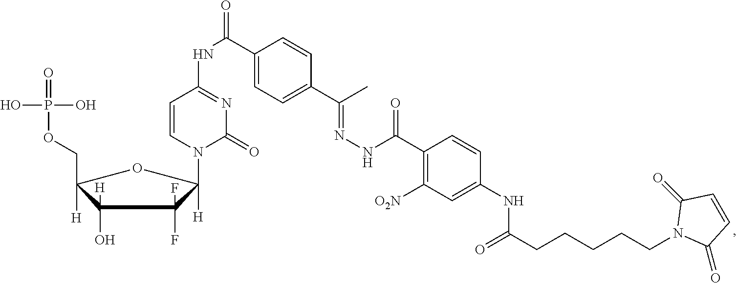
N1(C2([H])C(F)(F)C([H])(O)C([H])(COP(=O)(O)O)O2)C(=O)N=C(NC(C2=CC=C(C(=NNC(=O)C3=C([O2N])C=C(NC(=O)CCCCCN4C(=O)C=CC4=O)C=C3)C)C=C2)=O)C=C1
